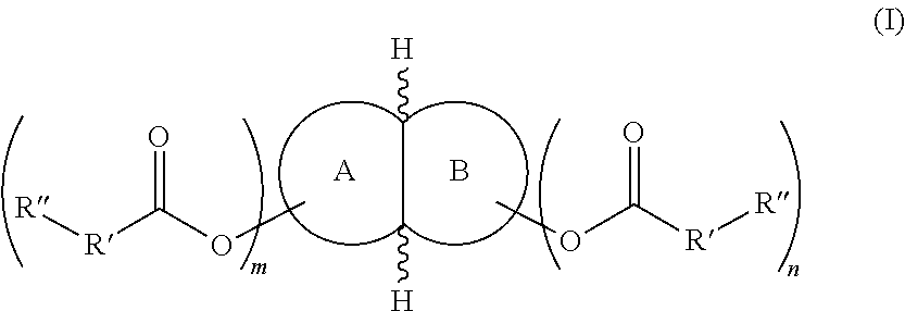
[R](C(OC)=O)[R].C(C[H])[H].[A].B.[R](C(OC)=O)[R]
